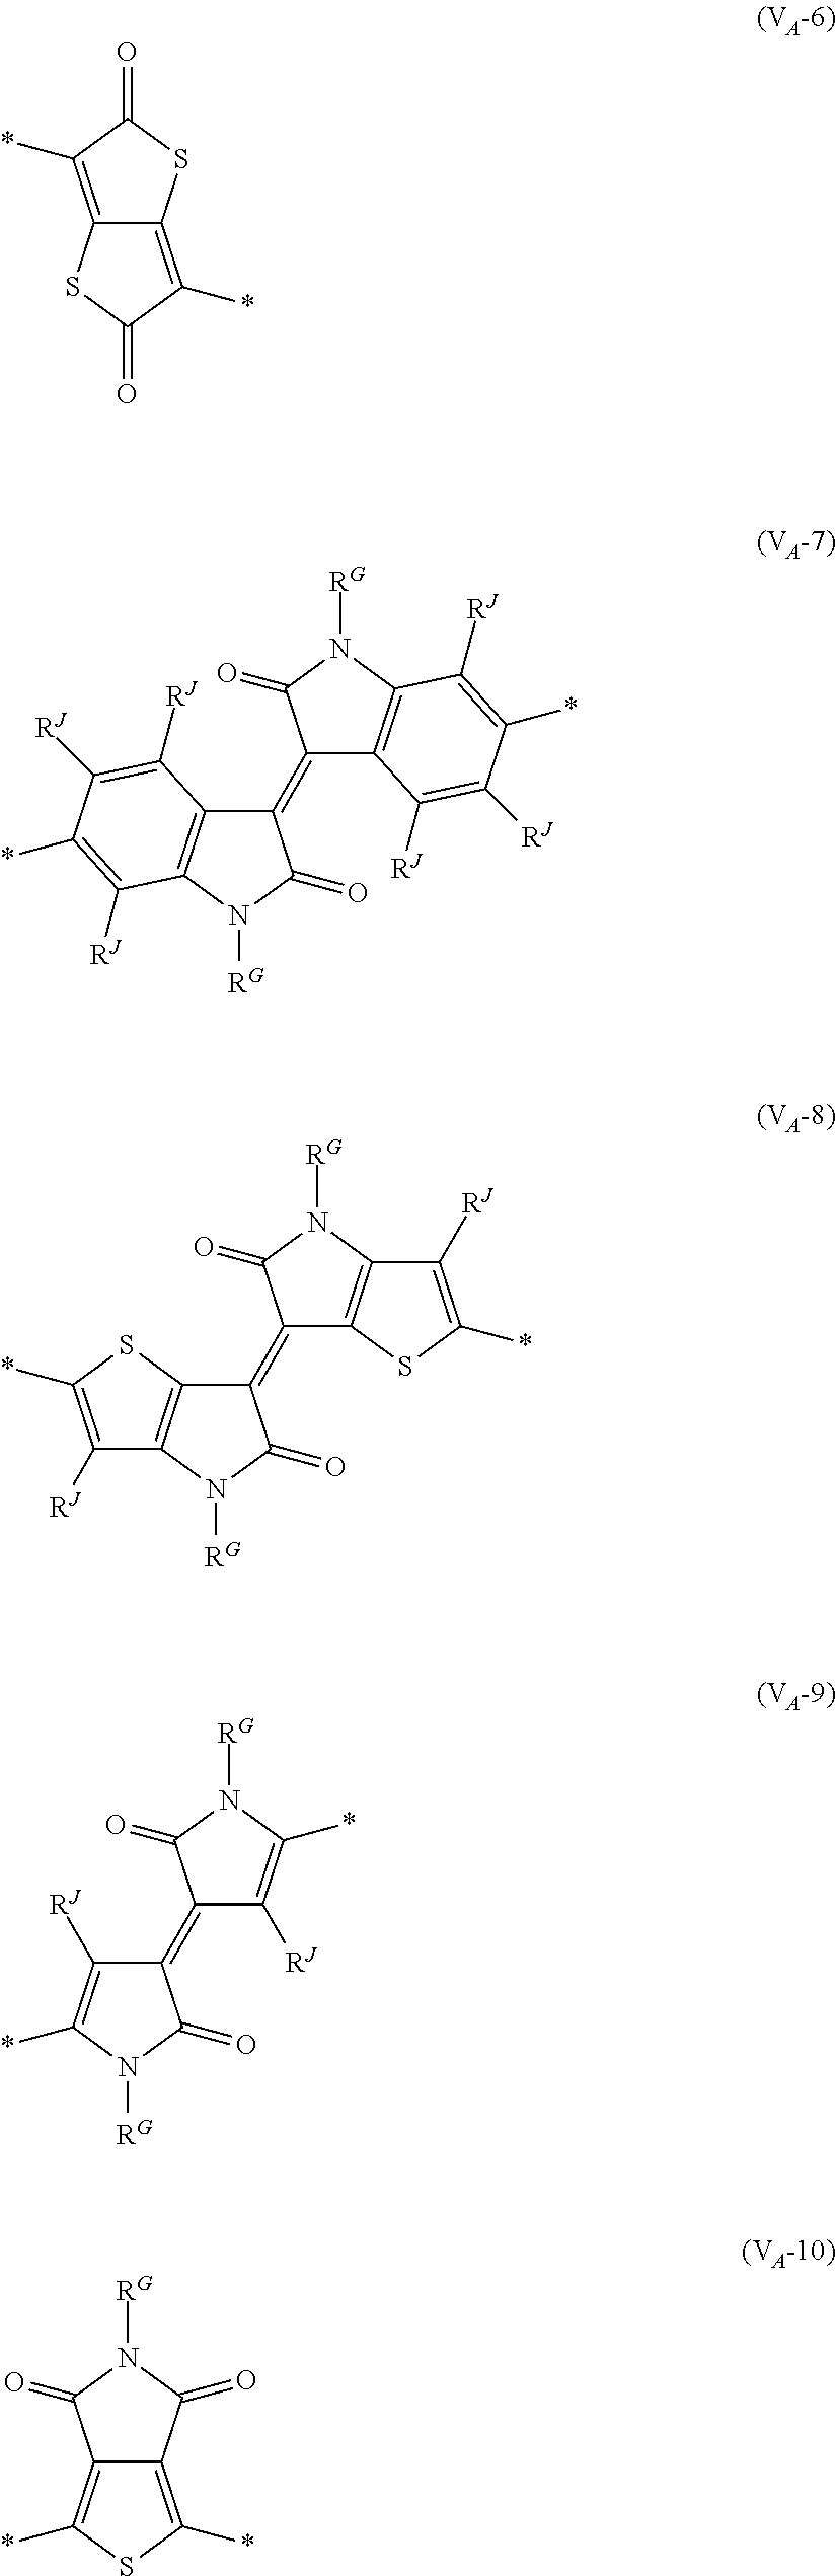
C12=C(*)C(=O)SC1=C(*)C(=O)S2.C12=C(N([RG])C(=O)C1=C1C3=C(N([RG])C1=O)C([RJ])=C(*)C([RJ])=C3[RJ])C([RJ])=C(*)C([RJ])=C2[RJ].C12=C(N([RG])C(=O)C1=C1C3=C(N([RG])C1=O)C([RJ])=C(*)S3)C([RJ])=C(*)S2.C1([RJ])=C(*)N([RG])C(=O)C1=C1C([RJ])=C(*)N([RG])C1=O.C12=C(*)SC(*)=C1C(=O)N([RG])C2=O
